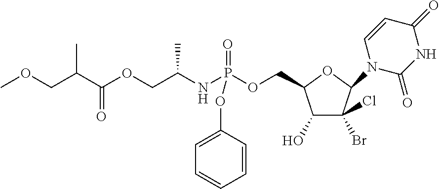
C1(O)C(Br)(Cl)C(N2C(=O)NC(=O)C=C2)OC1COP(NC(COC(=O)C(COC)C)C)(=O)OC1=CC=CC=C1
